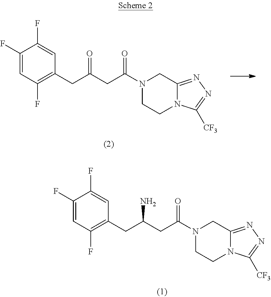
C1(F)=CC(F)=C(CC(CC(N2CCN3C(=NN=C3[CF3])C2)=O)=O)C=C1F.C1(F)=CC(F)=C(CC(CC(N2CCN3C(=NN=C3[CF3])C2)=O)N)C=C1F
